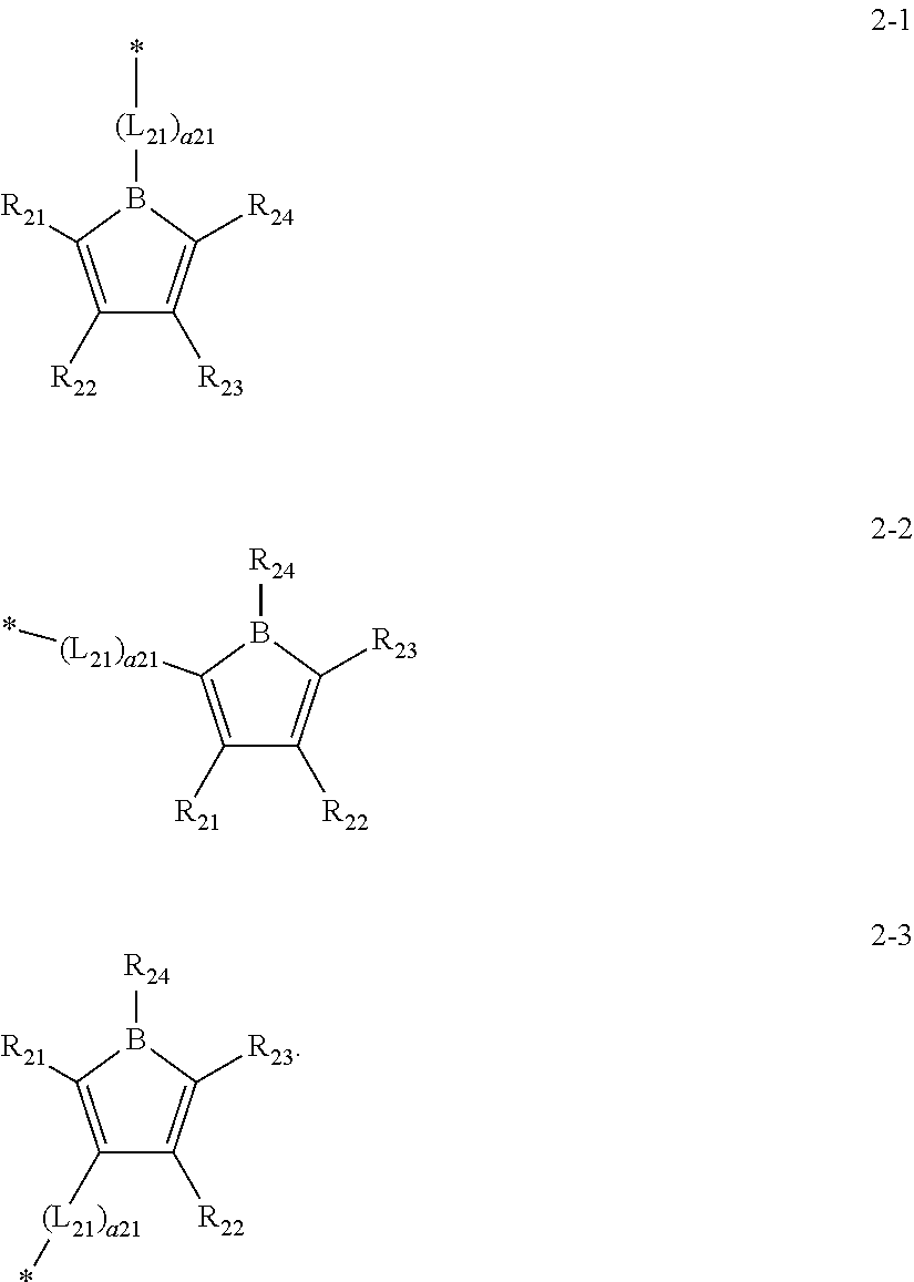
C1([R22])=C([R21])B([(L21)a21]*)C([R24])=C1[R23].C1([R21])=C([(L21)a21]*)B([R24])C([R23])=C1[R22].C1([R22])=C([R23])B([R24])C([R21])=C1[(L21)a21]*
